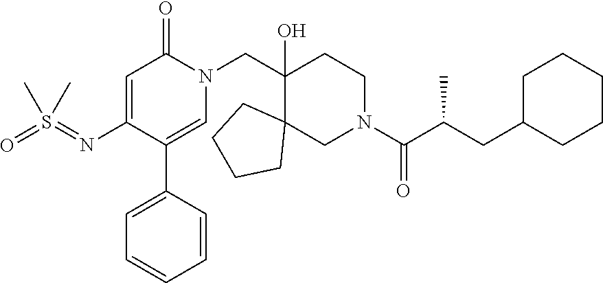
N(C1=CC(=O)N(CC2(O)C3(CN(C(=O)C(CC4CCCCC4)C)CC2)CCCC3)C=C1C1=CC=CC=C1)=S(=O)(C)C
